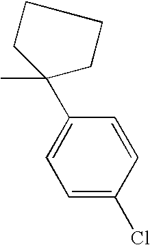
C1=C(Cl)C=CC(C2(C)CCCC2)=C1
